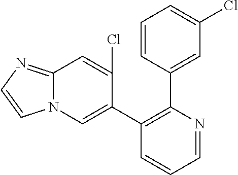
C1=CC(C2=C(C3=CN4C(=NC=C4)C=C3Cl)C=CC=N2)=CC(Cl)=C1
